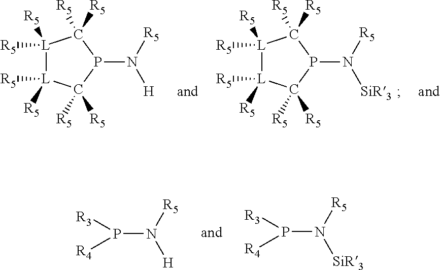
[L]1([R5])([R5])[L]([R5])([R5])C([R5])([R5])P(N([R5])[SiR3])C1([R5])[R5].[L]1([R5])([R5])[L]([R5])([R5])C([R5])([R5])P(N([R5])[H])C1([R5])[R5].[R3]P([R4])N([R5])[H].[R3]P([R4])N([R5])[SiR3]
